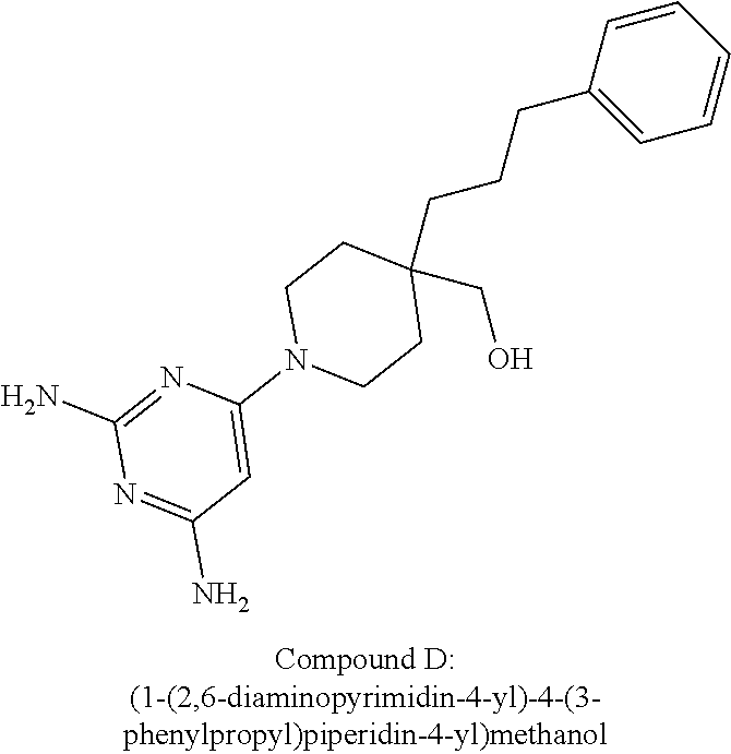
C1=C(N2CCC(CO)(CCCC3=CC=CC=C3)CC2)N=C(N)N=C1N
